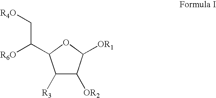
C1([R3])C([OR2])C([OR1])OC1C([R6O])C[R4O]
